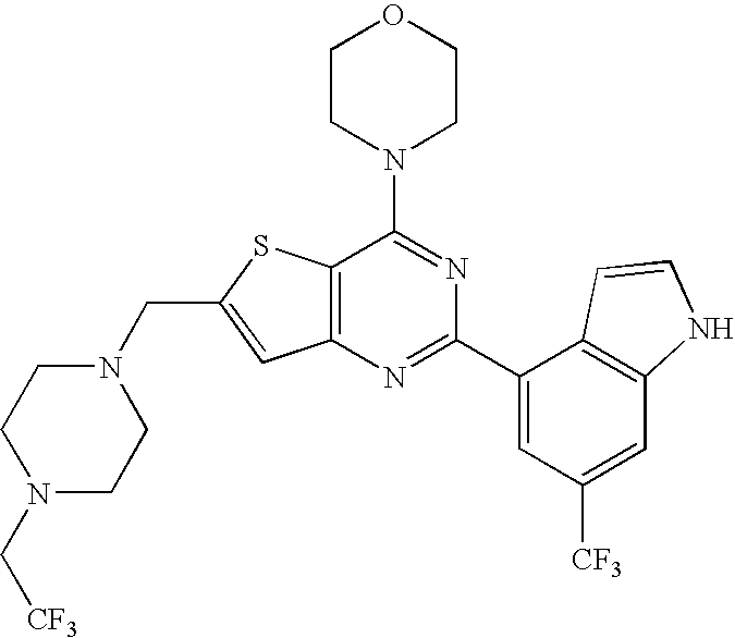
N1(CC2=CC3=C(S2)C(N2CCOCC2)=NC(C2=CC([CF3])=CC4=C2C=CN4)=N3)CCN(C[CF3])CC1
